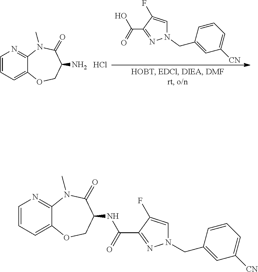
C1=CC=C2C(=N1)N(C)C(=O)C(N)CO2.Cl.N1(CC2=CC([CN])=CC=C2)C=C(F)C(C(=O)O)=N1.C1=CC=C2C(=N1)N(C)C(=O)C(NC(C1=NN(CC3=CC([CN])=CC=C3)C=C1F)=O)CO2
